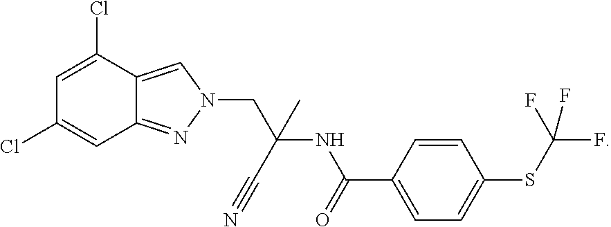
C12=NN(CC(NC(C3=CC=C(SC(F)(F)F)C=C3)=O)(C#N)C)C=C1C(Cl)=CC(Cl)=C2
